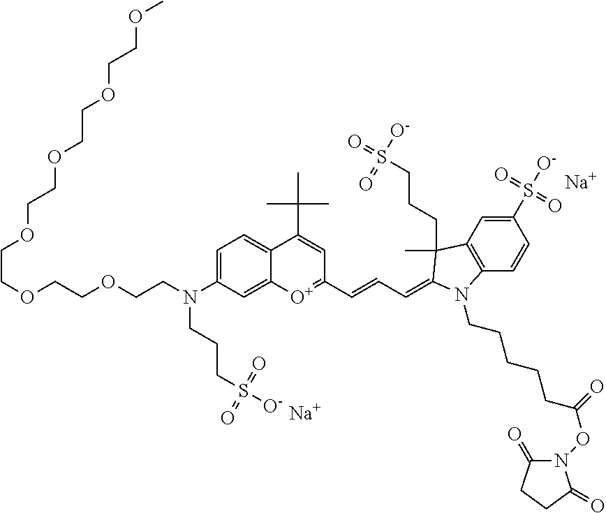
[Na].C1(S([O-])(=O)=O)=CC2=C(C=C1)N(CCCCCC(ON1C(=O)CCC1=O)=O)C(=CC=CC1=[O+]C3=CC(N(CCOCCOCCOCCOCCOCCOC)CCCS([O-])(=O)=O)=CC=C3C(C(C)(C)C)=C1)C2(C)CCCS(=O)([O-])=O.[Na]
